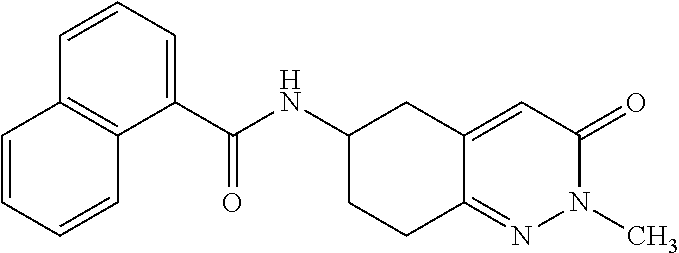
C1(C(NC2CCC3=NN(C)C(=O)C=C3C2)=O)=CC=CC2=C1C=CC=C2
